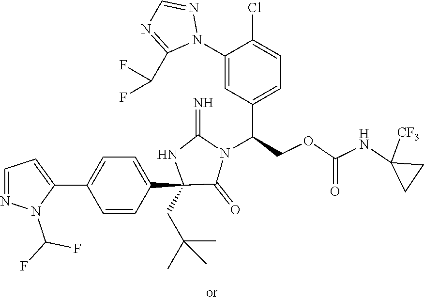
C1(C2=CC=NN2C(F)F)=CC=C(C2(CC(C)(C)C)C(=O)N(C(COC(NC3([CF3])CC3)=O)C3=CC=C(Cl)C(N4N=CN=C4C(F)F)=C3)C(=N)N2)C=C1
